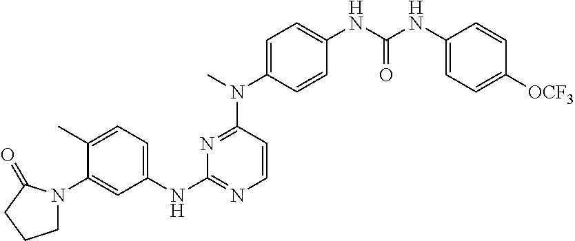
N1=C(N(C)C2=CC=C(NC(NC3=CC=C([OCF3])C=C3)=O)C=C2)C=CN=C1NC1=CC=C(C)C(N2CCCC2=O)=C1
